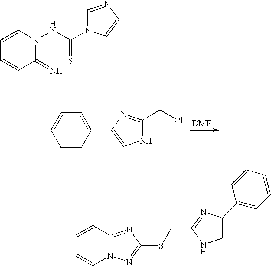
C1=CN(NC(N2C=NC=C2)=S)C(=N)C=C1.C1=CC(C2=CNC(CCl)=N2)=CC=C1.C1=CC2=NC(SCC3=NC(C4=CC=CC=C4)=CN3)=NN2C=C1
